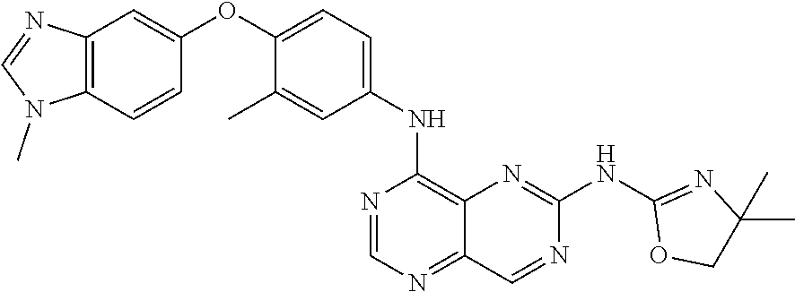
C12=C(C=CC(OC3=CC=C(NC4=C5C(=NC=N4)C=NC(NC4=NC(C)(C)CO4)=N5)C=C3C)=C1)N(C)C=N2
